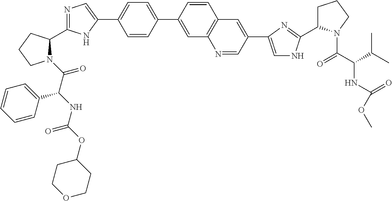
N1(C(=O)C(NC(OC2CCOCC2)=O)C2=CC=CC=C2)C(C2=NC=C(C3=CC=C(C4=CC5=C(C=C4)C=C(C4=CNC(C6CCCN6C(C(C(C)C)NC(OC)=O)=O)=N4)C=N5)C=C3)N2)CCC1
